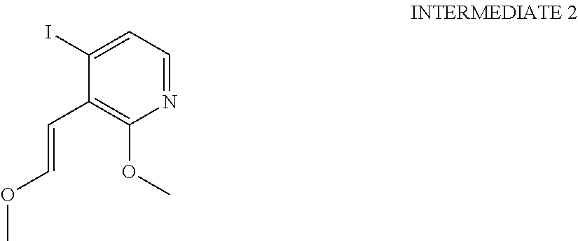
C1=C(I)C(C=COC)=C(OC)N=C1
